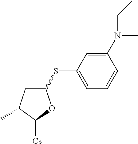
C1(SC2=CC=CC(N(C)CC)=C2)CC(C)C([Cs])O1
